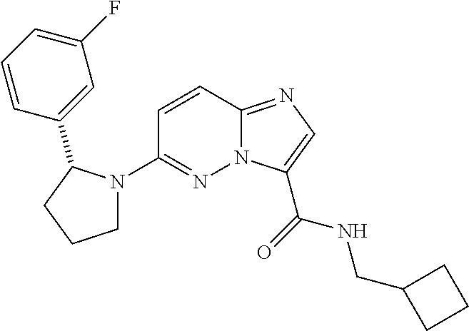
N12C(=NC=C1C(=O)NCC1CCC1)C=CC(N1CCCC1C1=CC(F)=CC=C1)=N2
